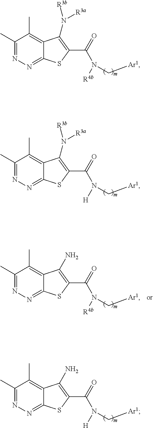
C1(C)=NN=C2C(=C1C)C(N([R3b])[R3a])=C(C(=O)N(C[Ar1])[R4b])S2.C1(C)=NN=C2C(=C1C)C(N([R3b])[R3a])=C(C(=O)N(C[Ar1])[H])S2.C1(C)=NN=C2C(=C1C)C(N)=C(C(=O)N(C[Ar1])[H])S2.C1(C)=NN=C2C(=C1C)C(N)=C(C(=O)N(C[Ar1])[R4b])S2
